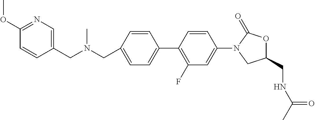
C1(CN(CC2=CN=C(OC)C=C2)C)=CC=C(C2=C(F)C=C(N3CC(CNC(C)=O)OC3=O)C=C2)C=C1
